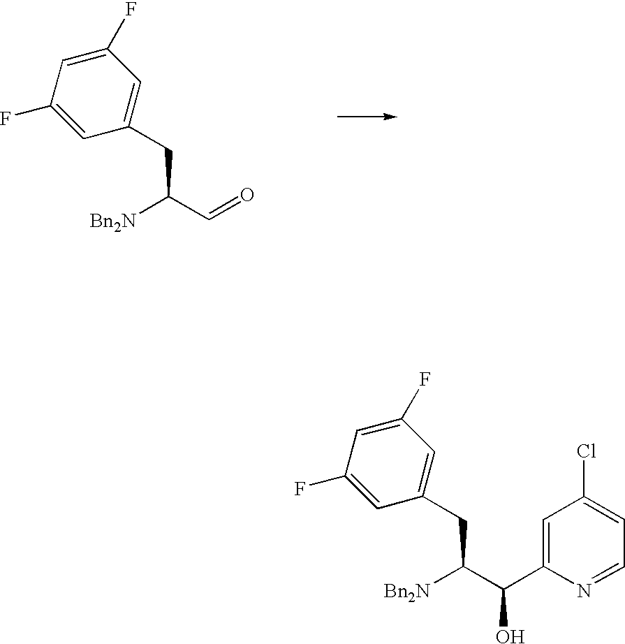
[Bn2N]C(C=O)CC1=CC(F)=CC(F)=C1.[Bn2N]C(C(O)C1=CC(Cl)=CC=N1)CC1=CC(F)=CC(F)=C1
